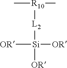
[R10]([L2][Si]([OR])([OR])[OR])(C)C
